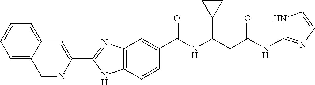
C1=NC(C2=NC3=C(N2)C=CC(C(NC(CC(NC2=NC=CN2)=O)C2CC2)=O)=C3)=CC2=CC=CC=C12
